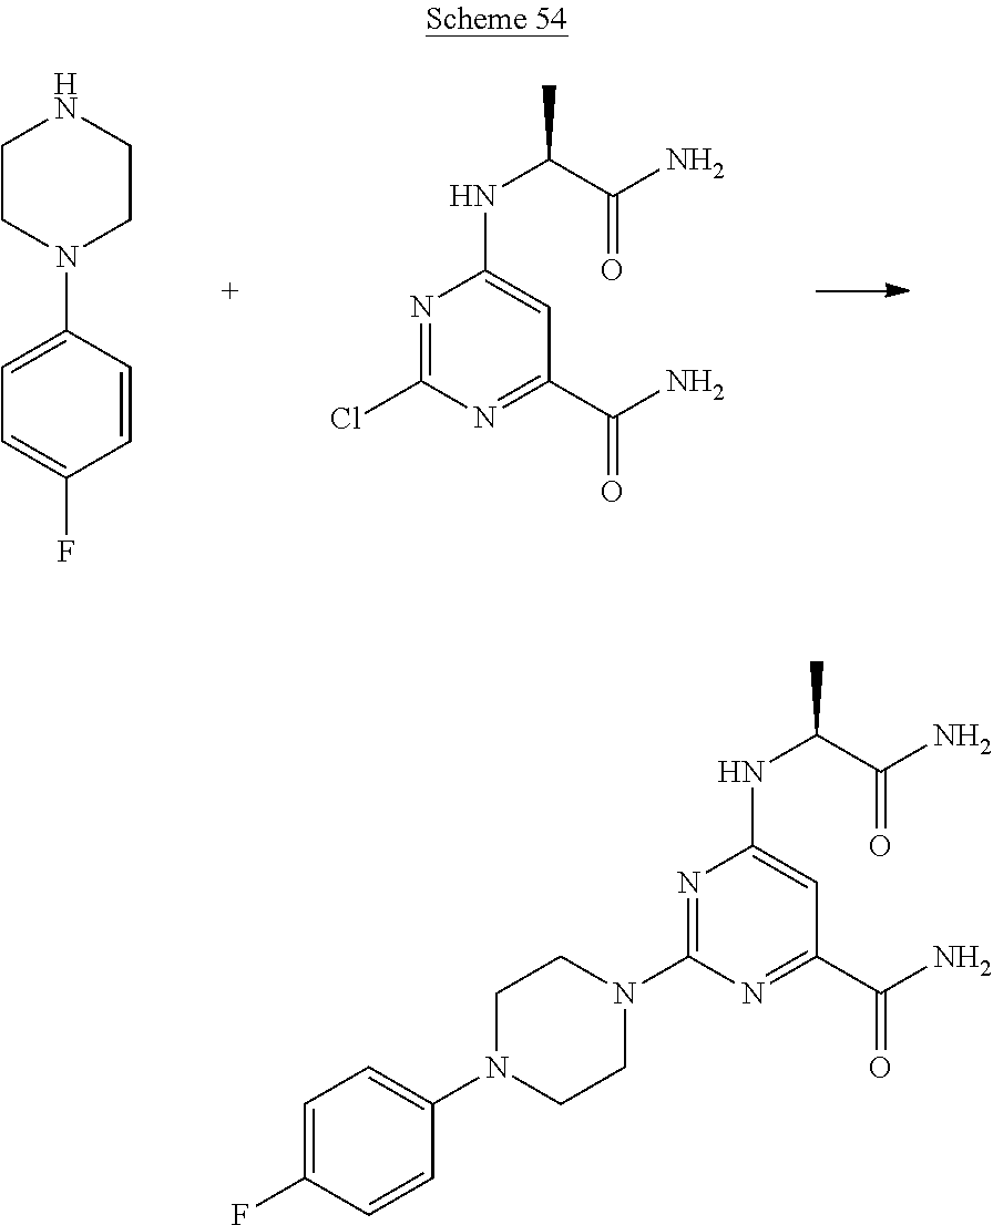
N1=C(Cl)N=C(C(N)=O)C=C1NC(C)C(N)=O.C1CN(C2=CC=C(F)C=C2)CCN1.C1(N2CCN(C3=NC(NC(C)C(N)=O)=CC(C(N)=O)=N3)CC2)=CC=C(F)C=C1
